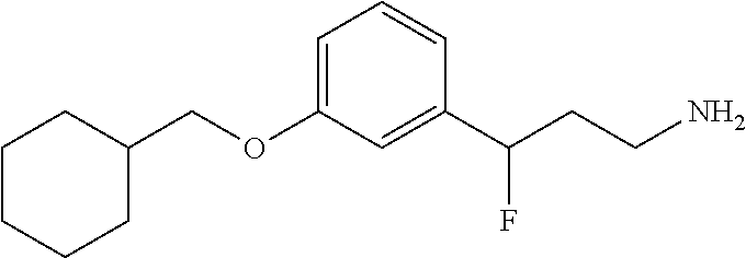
C(OC1=CC=CC(C(CCN)F)=C1)C1CCCCC1
